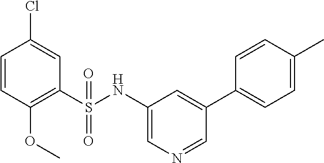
C1=CC(OC)=C(S(NC2=CN=CC(C3=CC=C(C)C=C3)=C2)(=O)=O)C=C1Cl
